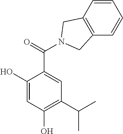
C1(O)=CC(O)=C(C(C)C)C=C1C(=O)N1CC2=C(C=CC=C2)C1
